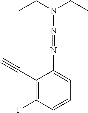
C1(C#C)=C(F)C=CC=C1N=NN(CC)CC
